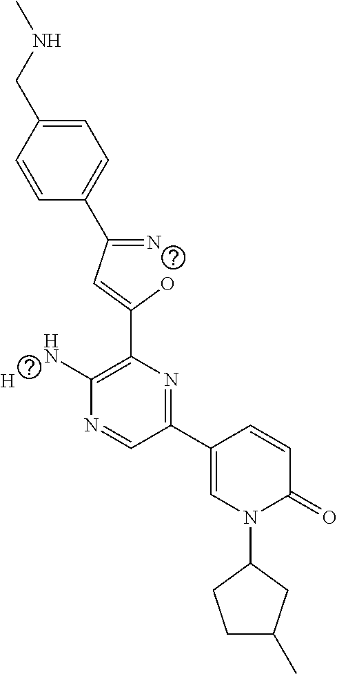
[H].C1=CC(CNC)=CC=C1C(=N)C=C(O)C1=C(N)N=CC(C2=CN(C3CC(C)CC3)C(=O)C=C2)=N1
